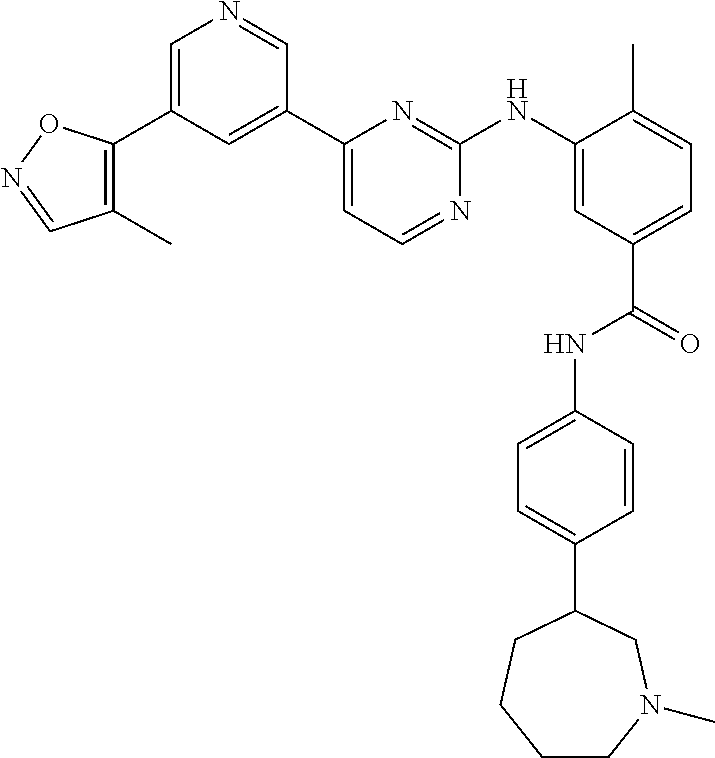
C1=C(C2=C(C)C=NO2)C=C(C2=CC=NC(NC3=CC(C(=O)NC4=CC=C(C5CN(C)CCCC5)C=C4)=CC=C3C)=N2)C=N1
